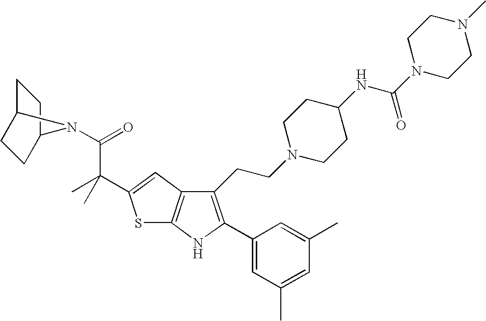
C1(CCN2CCC(NC(N3CCN(C)CC3)=O)CC2)=C(C2=CC(C)=CC(C)=C2)NC2=C1C=C(C(C)(C(=O)N1C3CCC1CC3)C)S2
